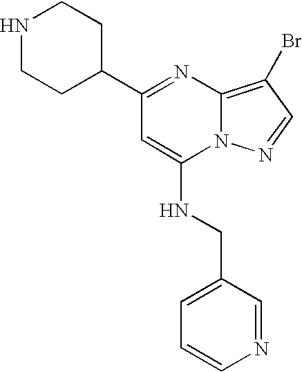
C12=C(Br)C=NN1C(NCC1=CC=CN=C1)=CC(C1CCNCC1)=N2
